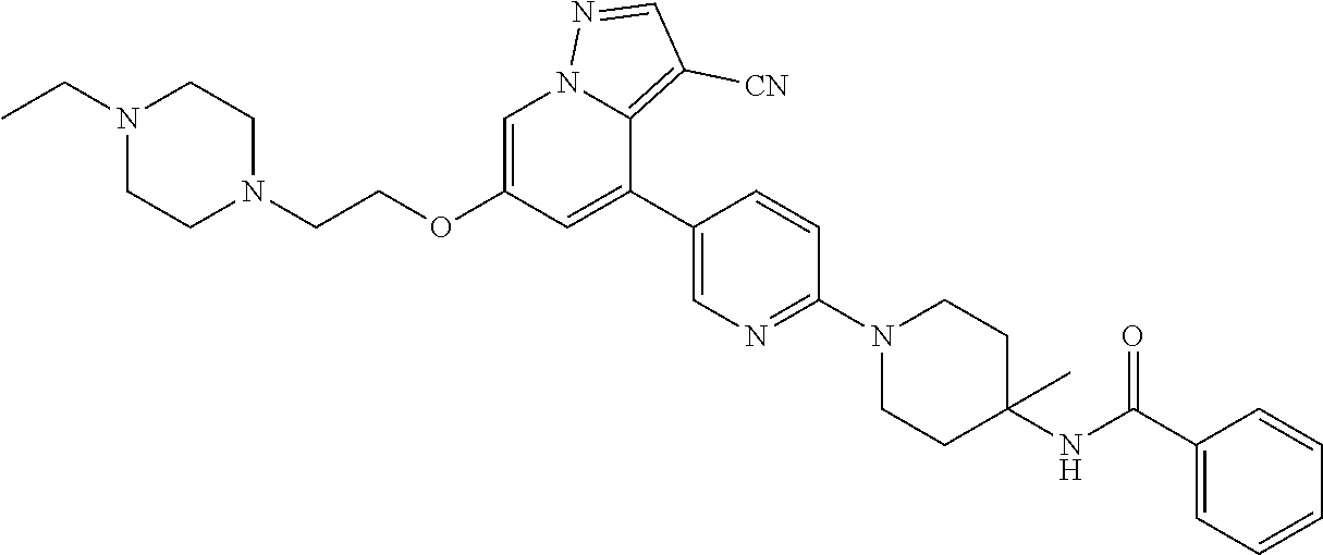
C1=C(OCCN2CCN(CC)CC2)C=C(C2=CN=C(N3CCC(NC(C4=CC=CC=C4)=O)(C)CC3)C=C2)C2=C([CN])C=NN12
